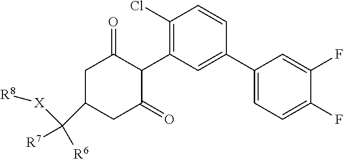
C1(Cl)=C(C2C(=O)CC(C([R7])([R6])[X][R8])CC2=O)C=C(C2=CC=C(F)C(F)=C2)C=C1
